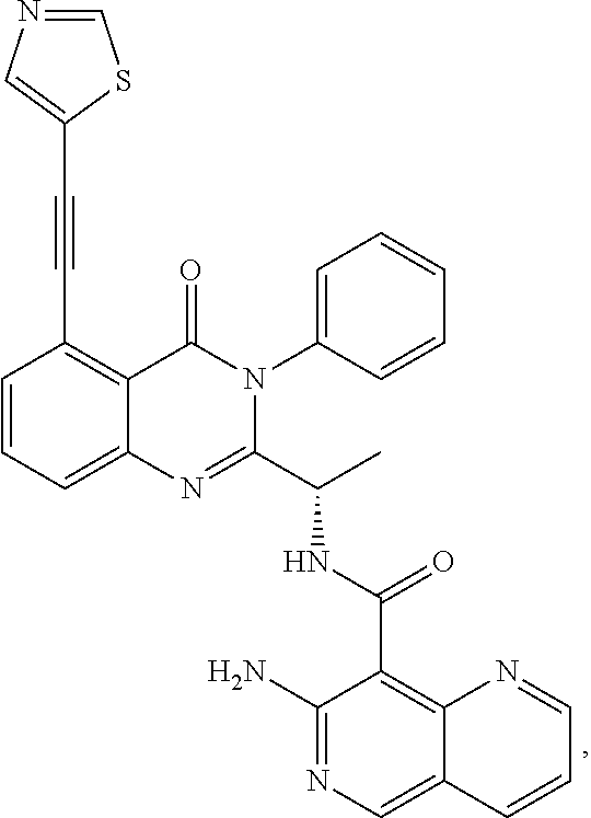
C1=CC=C2C(=C1C#CC1=CN=CS1)C(=O)N(C1=CC=CC=C1)C(C(C)NC(=O)C1=C3C(=CN=C1N)C=CC=N3)=N2
